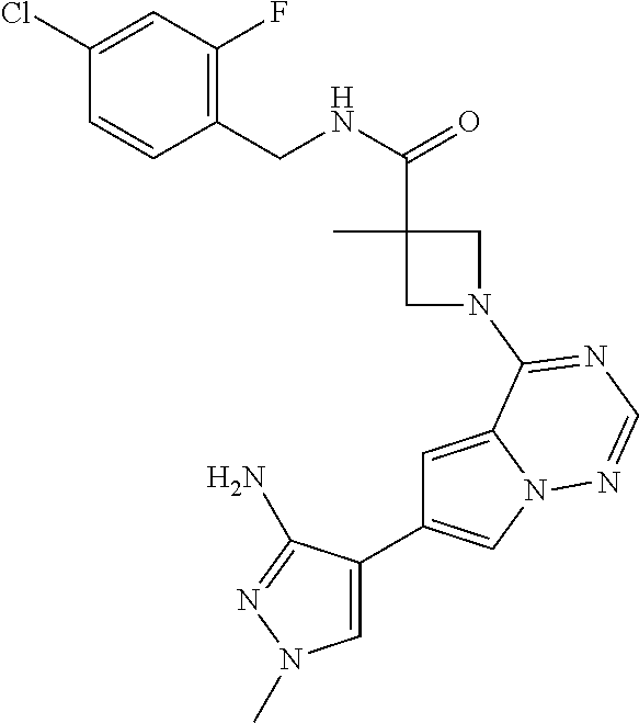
C1=C(C2=CN3C(=C2)C(N2CC(C)(C(NCC4=C(F)C=C(Cl)C=C4)=O)C2)=NC=N3)C(N)=NN1C
